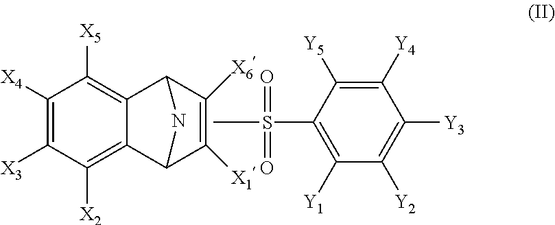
C1([X4])=C([X3])C([X2])=C2C(=C1[X5])C1C([X6])=C([X1])C2N1.C1([Y1])=C(S(=O)(=O)C)C([Y5])=C([Y4])C([Y3])=C1[Y2]
